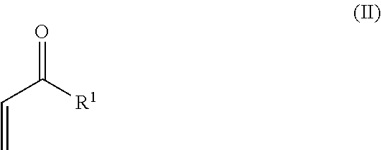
C=CC(=O)[R1]
